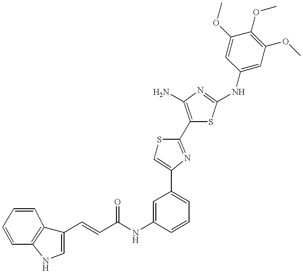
C(=CC1=CNC2=C1C=CC=C2)C(NC1=CC(C2=CSC(C3=C(N)N=C(NC4=CC(OC)=C(OC)C(OC)=C4)S3)=N2)=CC=C1)=O
